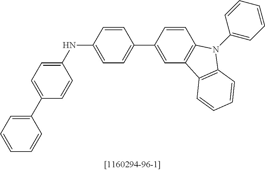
C1=CC(C2=CC=C(NC3=CC=C(C4=CC=CC=C4)C=C3)C=C2)=CC2=C1N(C1=CC=CC=C1)C1=C2C=CC=C1
